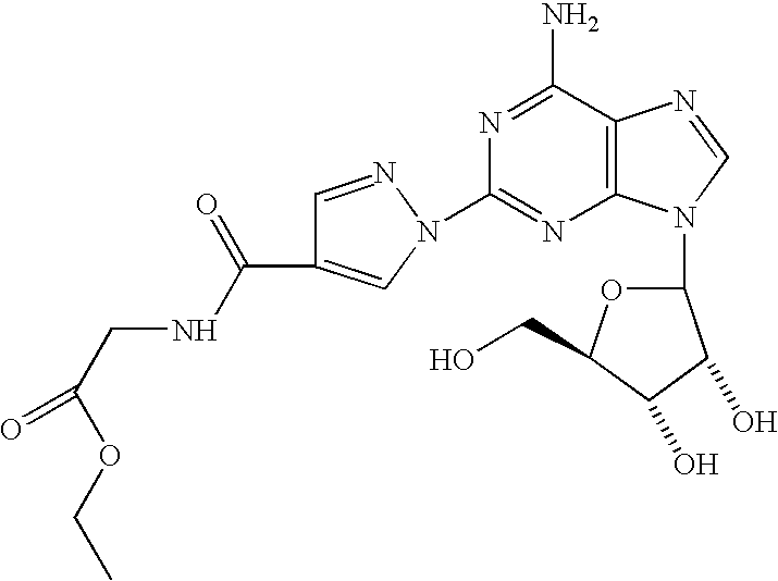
C12=C(C(N)=NC(N3C=C(C(NCC(=O)OCC)=O)C=N3)=N1)N=CN2C1OC(CO)C(O)C1O
